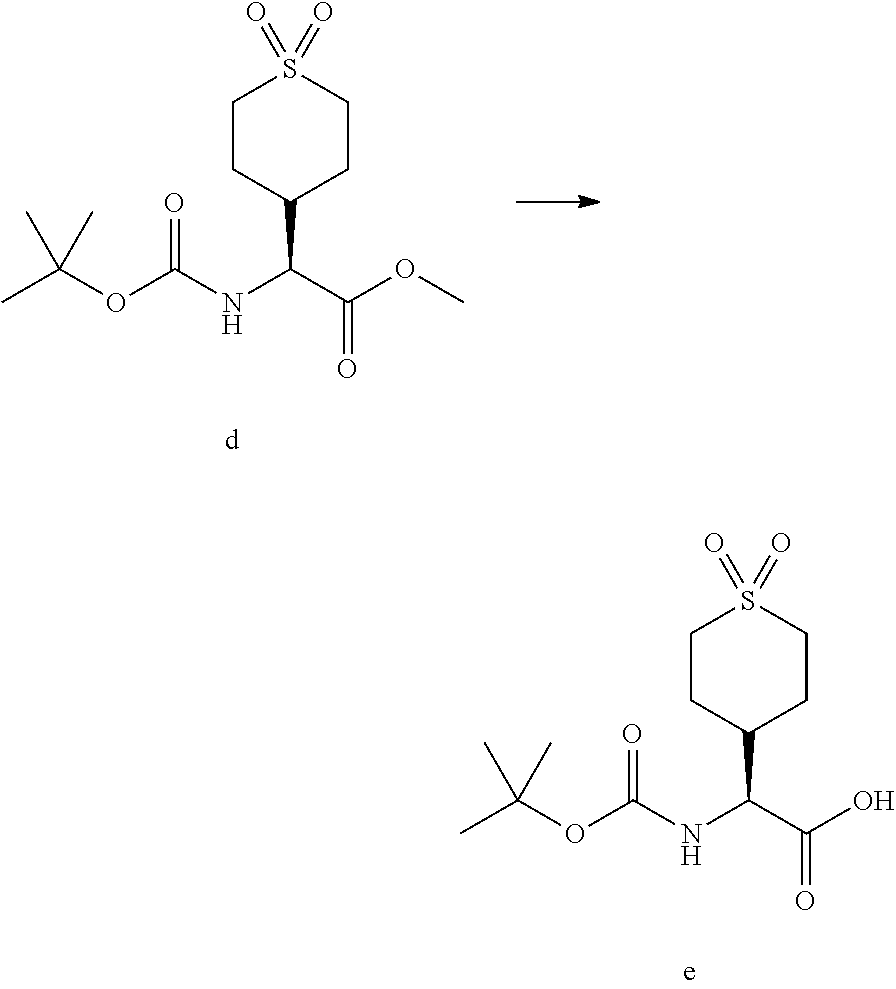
C(OC(NC(C(OC)=O)C1CCS(=O)(=O)CC1)=O)(C)(C)C.C(OC(NC(C(O)=O)C1CCS(=O)(=O)CC1)=O)(C)(C)C
